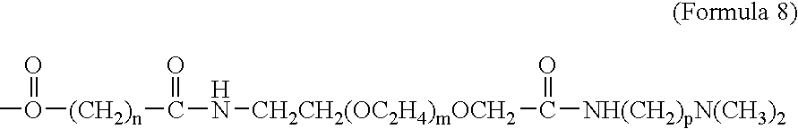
CO([(CH2)n]C(N[CH2CH2(OC2H4)mOCH2]C([NH(CH2)pN(CH3)2])=O)=O)=O
